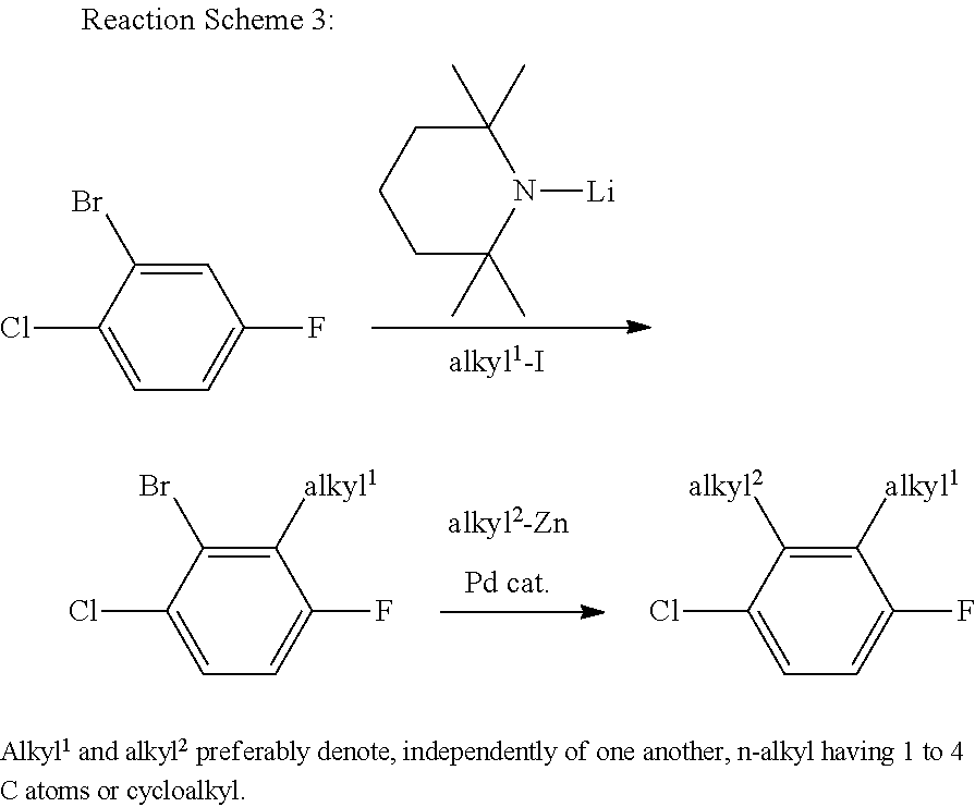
C1C(C)(C)N([Li])C(C)(C)CC1.C1(Cl)=CC=C(F)C=C1Br.C1(Cl)=CC=C(F)C([alkyl1])=C1Br.C1(Cl)=CC=C(F)C([alkyl1])=C1[alkyl2]
